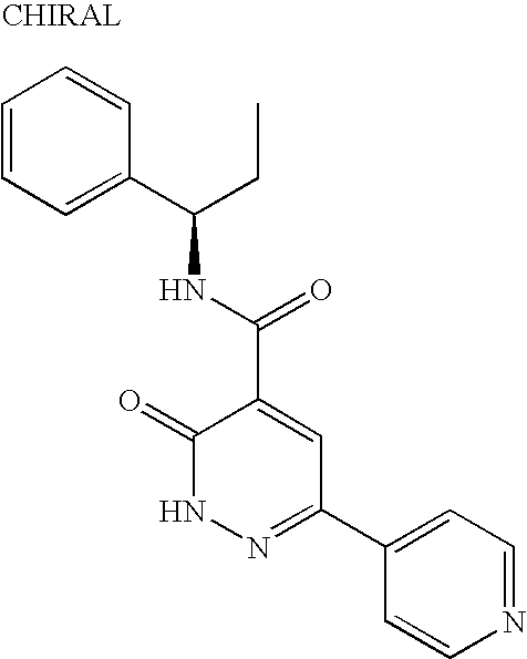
C1(=O)NN=C(C2=CC=NC=C2)C=C1C(NC(C1=CC=CC=C1)CC)=O
